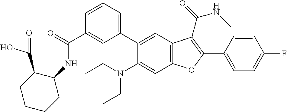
C1(C(=O)NC2C(C(O)=O)CCCC2)=CC(C2=CC3=C(C=C2N(CC)CC)OC(C2=CC=C(F)C=C2)=C3C(=O)NC)=CC=C1
